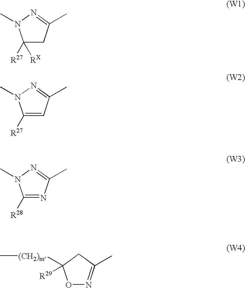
C1([R27])([RX])CC(C)=NN1C.C1([R27])=CC(C)=NN1C.C1([R28])=NC(C)=NN1C.O1N=C(C)CC1([R29])[(CH2)m]C
